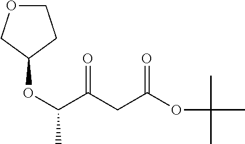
C(C(CC(OC(C)(C)C)=O)=O)(OC1CCOC1)C
